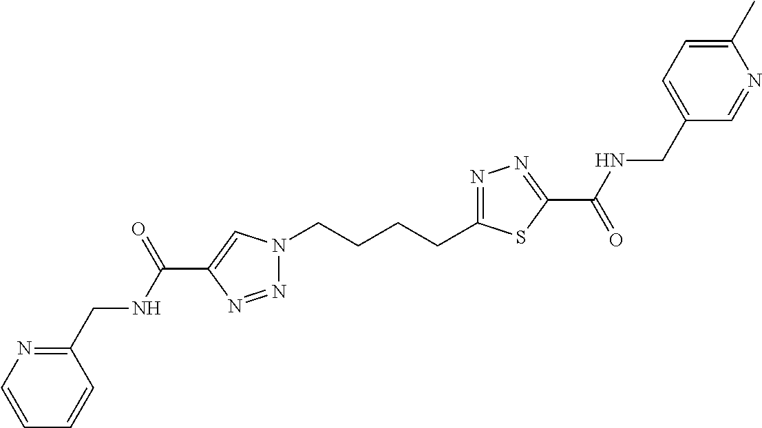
N1(CCCCC2=NN=C(C(=O)NCC3=CC=C(C)N=C3)S2)N=NC(C(NCC2=NC=CC=C2)=O)=C1
